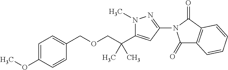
C1=C(OC)C=CC(COCC(C2=CC(N3C(=O)C4=C(C3=O)C=CC=C4)=NN2C)(C)C)=C1
